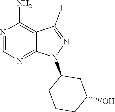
N1=C(I)C2=C(N)N=CN=C2N1C1CCCC(O)C1
